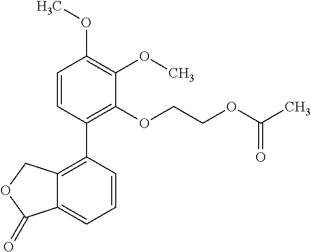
C1=CC(C2=C3C(=CC=C2)C(=O)OC3)=C(OCCOC(C)=O)C(OC)=C1OC
